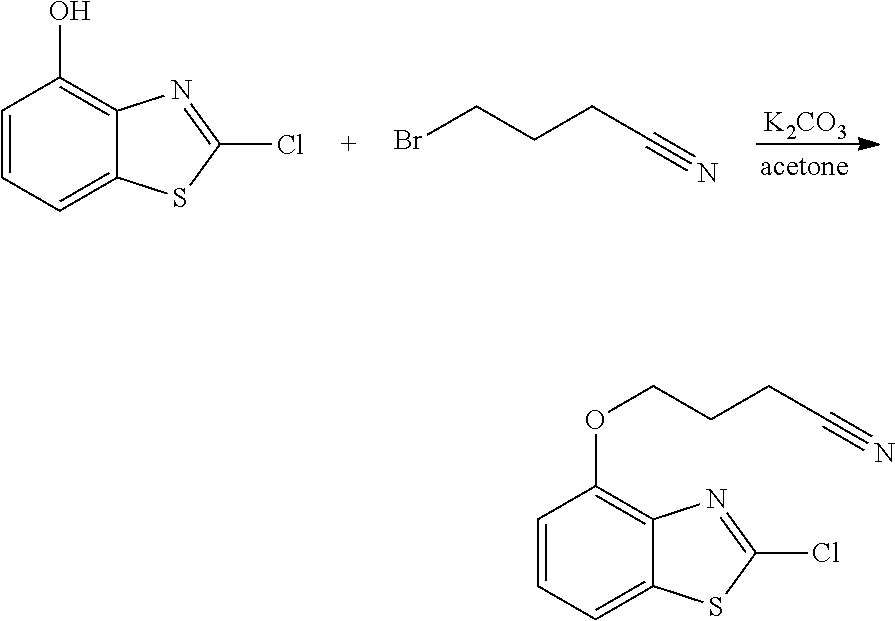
[K2CO3].C1=CC=C2C(=C1O)N=C(Cl)S2.BrCCCC#N.C1=CC=C2C(=C1OCCCC#N)N=C(Cl)S2
